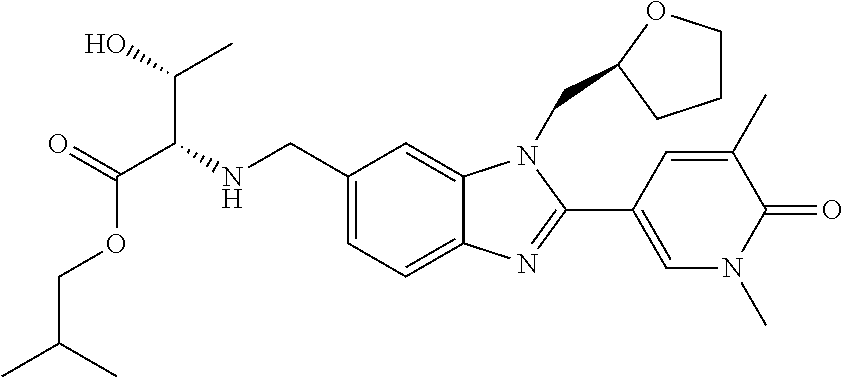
C1(CNC(C(=O)OCC(C)C)C(C)O)=CC=C2C(=C1)N(CC1OCCC1)C(C1=CN(C)C(=O)C(C)=C1)=N2
